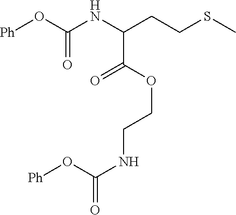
C(C(=O)OCCNC(O[Ph])=O)(NC(O[Ph])=O)CCSC
